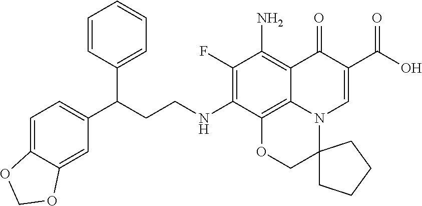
C12=CC=C(C(CCNC3=C(F)C(N)=C4C5=C3OCC3(N5C=C(C(O)=O)C4=O)CCCC3)C3=CC=CC=C3)C=C1OCO2
